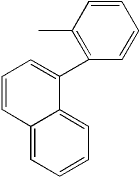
C12=CC=CC=C1C(C1=C(C)C=CC=C1)=CC=C2
